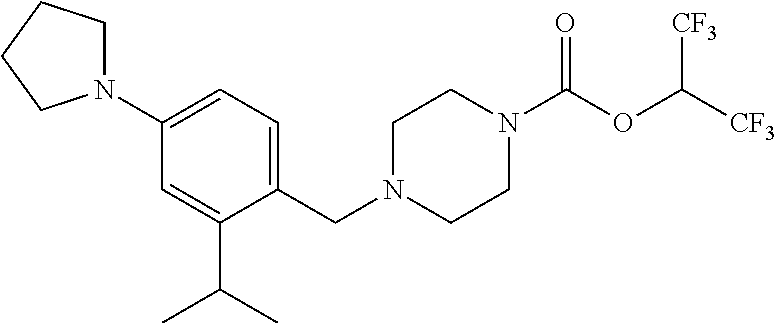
C1N(CC2=CC=C(N3CCCC3)C=C2C(C)C)CCN(C(OC([CF3])[CF3])=O)C1
